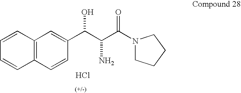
C1CCCN1C(C(C(C1=CC2=C(C=C1)C=CC=C2)O)N)=O.Cl
